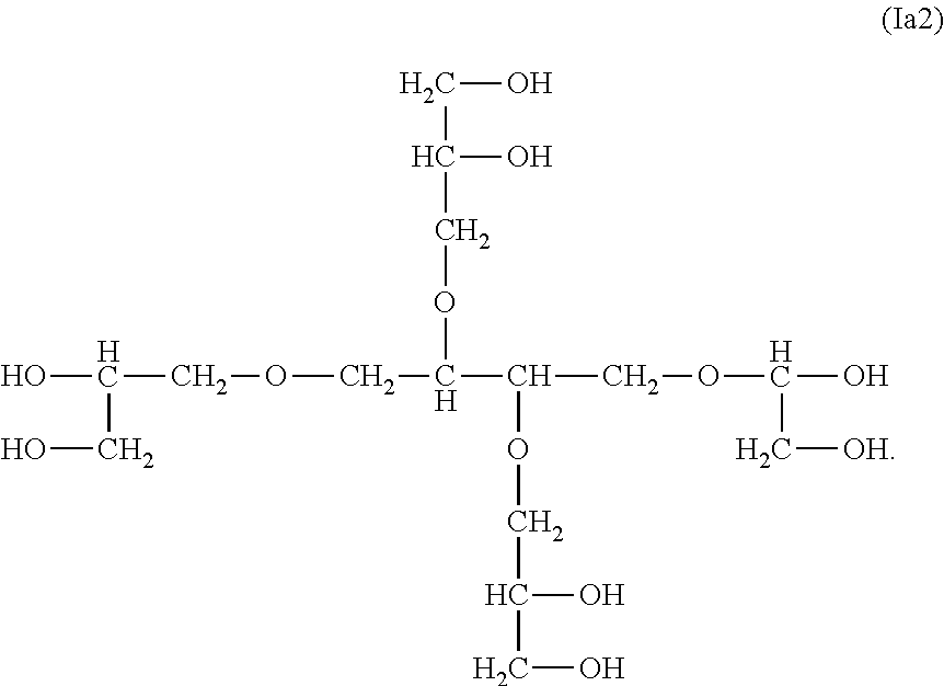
OC(COCC(C(OCC(O)CO)COC(C[OH])O)OCC(O)CO)CO
